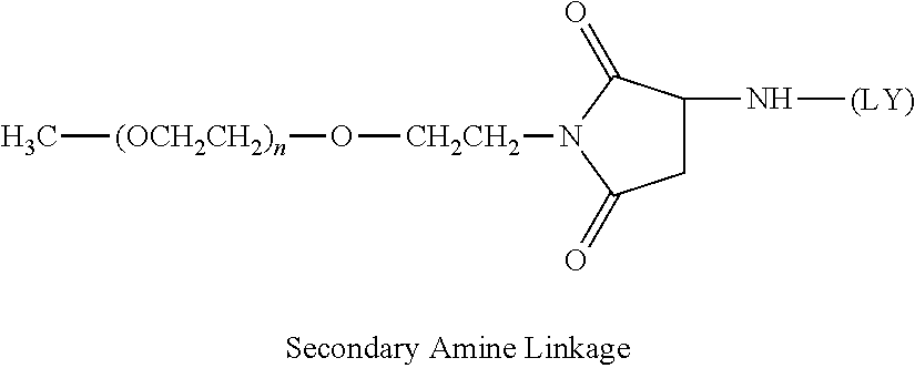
C[(OCH2CH2)n]O[CH2CH2]N1C(=O)CC(N[(LY)])C1=O
